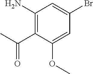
C1(N)=C(C(C)=O)C(OC)=CC(Br)=C1
